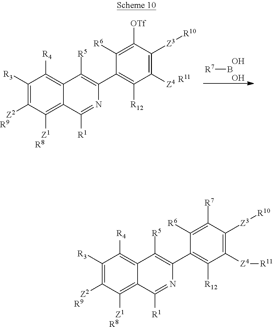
C1([R3])=C([Z2])C([Z1])=C2C(=C1[R4])C([R5])=C(C1=C([R12])C([Z4][R11])=C([Z3][R10])C([R7])=C1[R6])N=C2[R1].[R9].[R8].C1([R3])=C([Z2])C([Z1])=C2C(=C1[R4])C([R5])=C(C1=C([R12])C([Z4])=C([Z3][R10])C([OTf])=C1[R6])N=C2[R1].[R9].[R8].[R11].[R7]B.O.O
